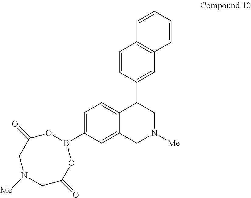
C1=CC(C2CN([Me])CC3=CC(B4OC(=O)CN([Me])CC(=O)O4)=CC=C23)=CC2=C1C=CC=C2
